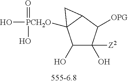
C1(O)C(O)([Z2])C([OPG])C2C1([PCH2O](O)(=O)O)C2
